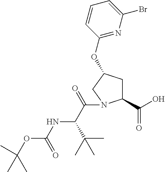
C(C(=O)N1C(C(O)=O)CC(OC2=NC(Br)=CC=C2)C1)(C(C)(C)C)NC(=O)OC(C)(C)C
